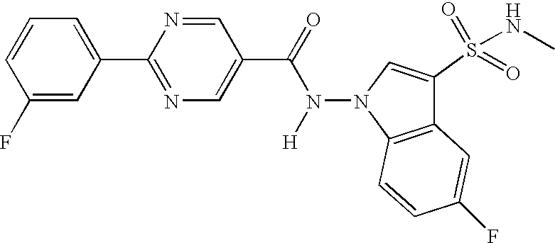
C1(F)=CC(C2=NC=C(C(=O)N(N3C4=C(C(S(=O)(=O)NC)=C3)C=C(F)C=C4)[H])C=N2)=CC=C1
